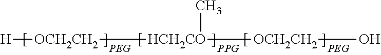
[H][OCH2CH2][HCH2CO]([OCH2CH2]O)C
